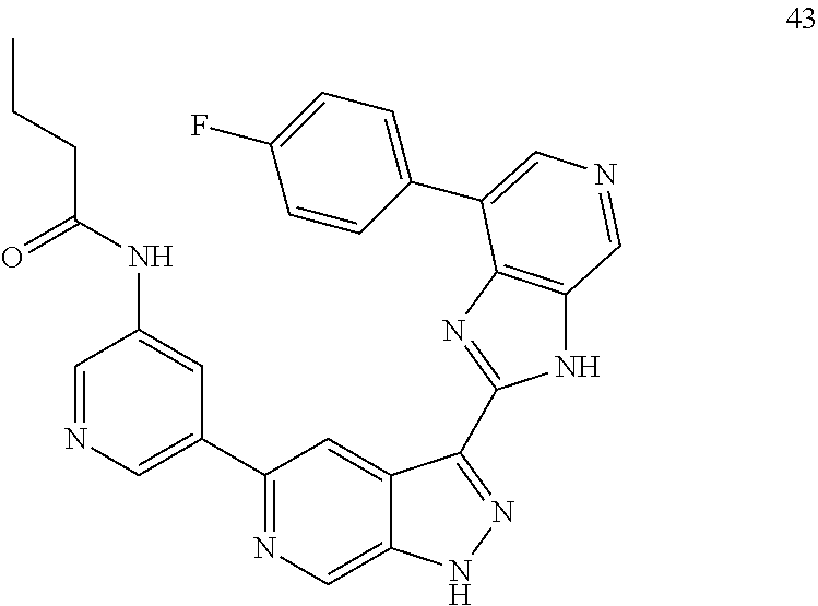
C1(C2=CN=CC(NC(=O)CCC)=C2)=NC=C2C(=C1)C(C1=NC3=C(N1)C=NC=C3C1=CC=C(F)C=C1)=NN2
